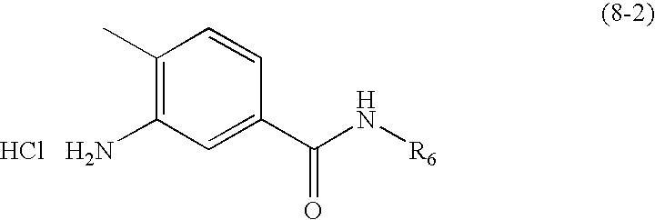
NC1=C(C)C=CC(C(N[R6])=O)=C1.Cl
